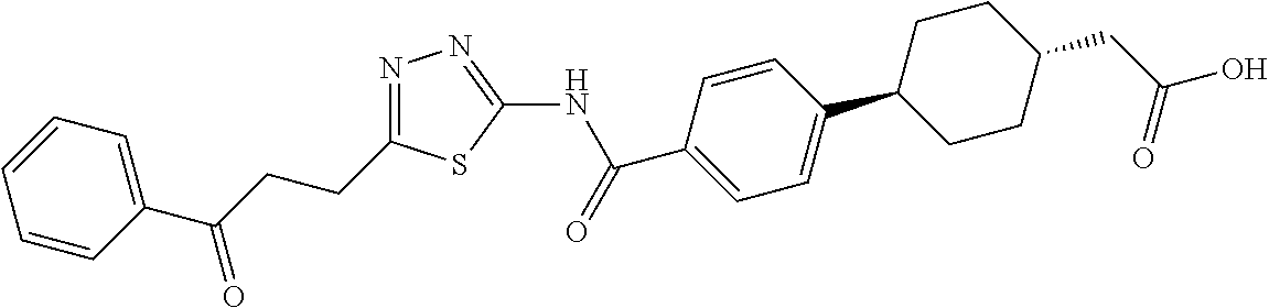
C1(C2CCC(CC(O)=O)CC2)=CC=C(C(=O)NC2=NN=C(CCC(=O)C3=CC=CC=C3)S2)C=C1
